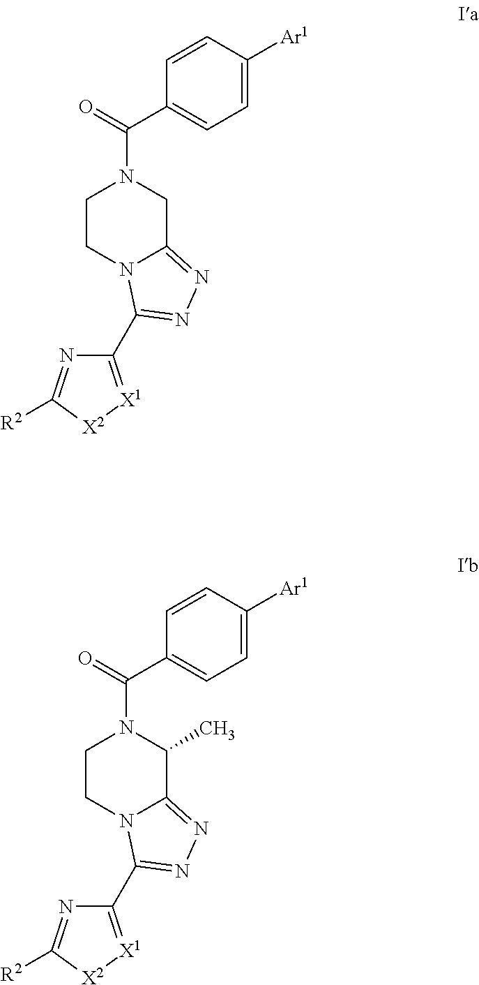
C1CN2C(=NN=C2C2=[X1][X2]C([R2])=N2)CN1C(=O)C1=CC=C([Ar1])C=C1.C1CN2C(=NN=C2C2=[X1][X2]C([R2])=N2)C(C)N1C(=O)C1=CC=C([Ar1])C=C1
